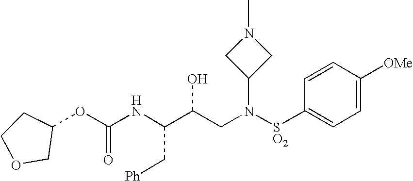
C(NC(C(CN([SO2]C1=CC=C([OMe])C=C1)C1CN(C)C1)O)C[Ph])(=O)OC1COCC1
